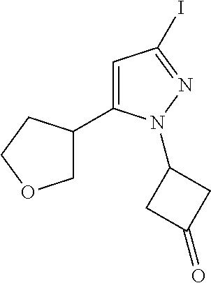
C1=C(C2COCC2)N(C2CC(=O)C2)N=C1I
